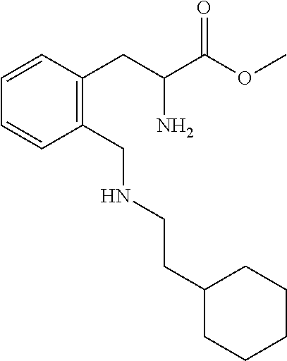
C1=CC=CC(CNCCC2CCCCC2)=C1CC(C(OC)=O)N
